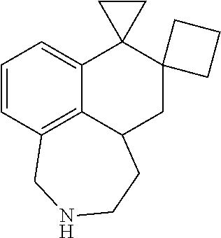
C1=CC2=C3C(=C1)C1(C4(CC3CCNC2)CCC4)CC1
